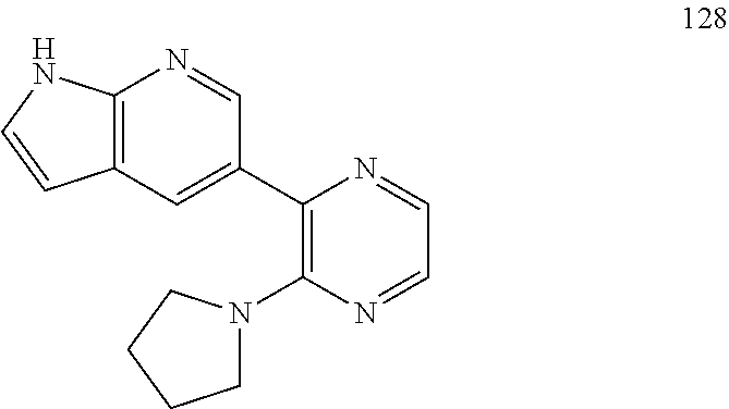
C12=C(C=C(C3=C(N4CCCC4)N=CC=N3)C=N1)C=CN2
